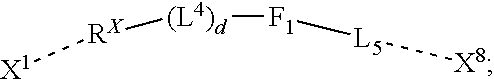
[RX]([(L4)d][F1][L5][X8])[X1]
